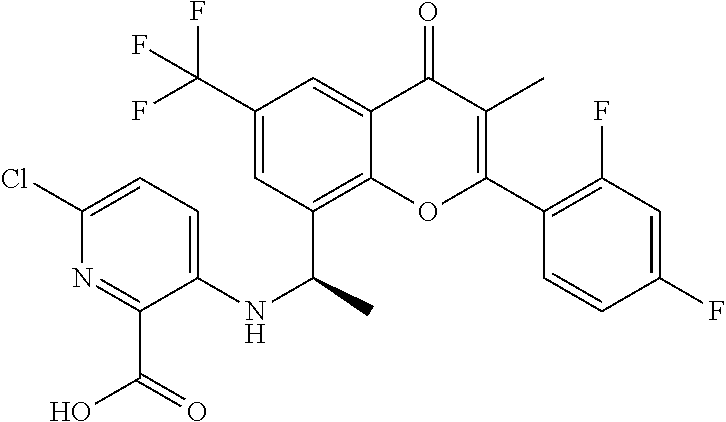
C1=C(Cl)N=C(C(O)=O)C(NC(C2=C3C(=CC(C(F)(F)F)=C2)C(=O)C(C)=C(C2=C(F)C=C(F)C=C2)O3)C)=C1
